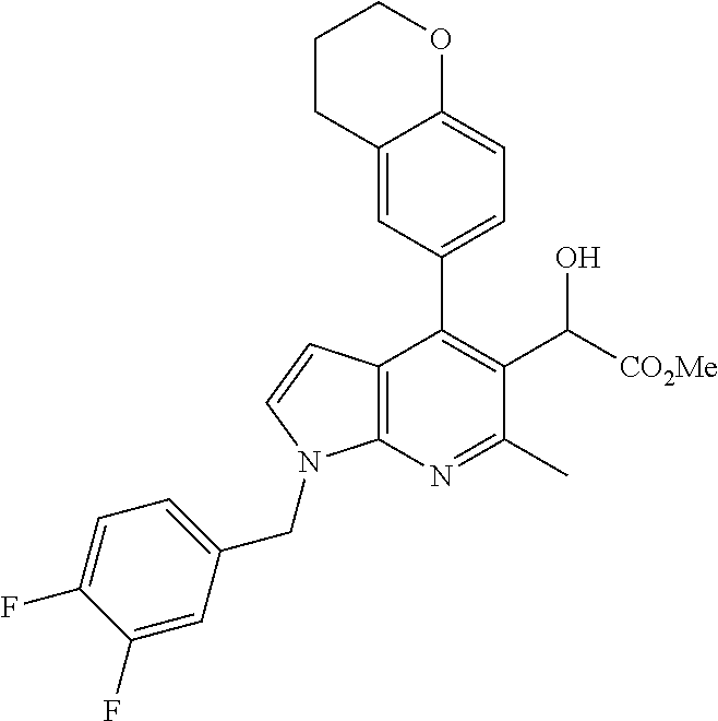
C1CC2=CC(C3=C(C([CO2Me])O)C(C)=NC4=C3C=CN4CC3=CC=C(F)C(F)=C3)=CC=C2OC1
